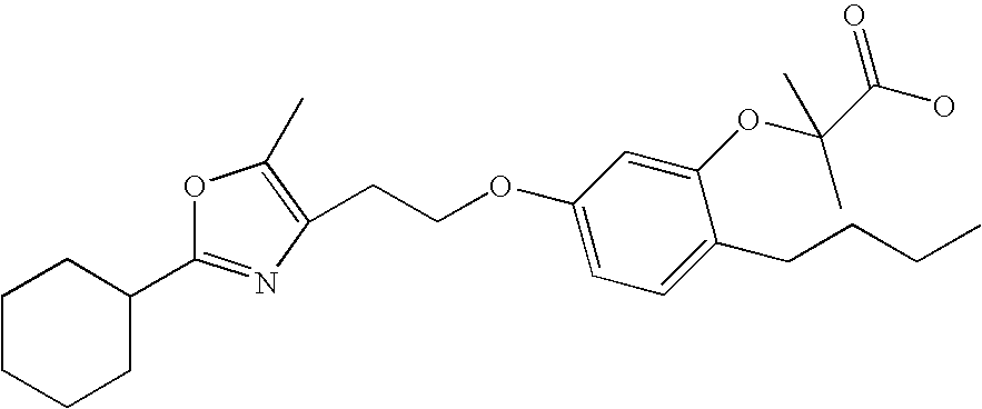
C1CCCC(C2=NC(CCOC3=CC=C(CCCC)C(OC(C(O)=O)(C)C)=C3)=C(C)O2)C1
